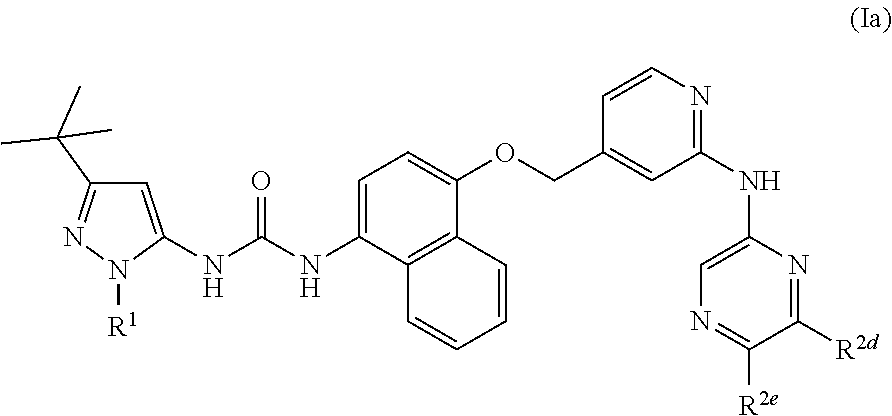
C1=C(NC(=O)NC2=CC(C(C)(C)C)=NN2[R1])C2=C(C(OCC3=CC(NC4=CN=C([R2e])C([R2d])=N4)=NC=C3)=C1)C=CC=C2
